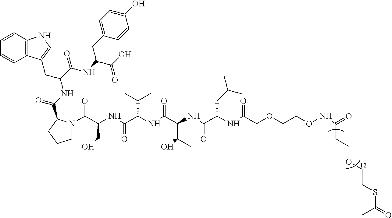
N1(C(C(NC(C(NC(C(NC(=O)C(NC(COCCONC(=O)CCOCCSC(=O)C)=O)CC(C)C)C(C)O)=O)C(C)C)=O)CO)=O)CCCC1C(NC(CC1=CNC2=C1C=CC=C2)C(=O)NC(C(O)=O)CC1=CC=C(O)C=C1)=O
